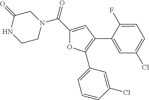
C1(C(N2CC(=O)NCC2)=O)=CC(C2=CC(Cl)=CC=C2F)=C(C2=CC=CC(Cl)=C2)O1
